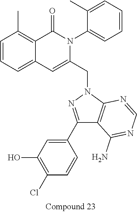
C1=CC=C2C(=C1C)C(=O)N(C1=CC=CC=C1C)C(CN1N=C(C3=CC(O)=C(Cl)C=C3)C3=C1N=CN=C3N)=C2
